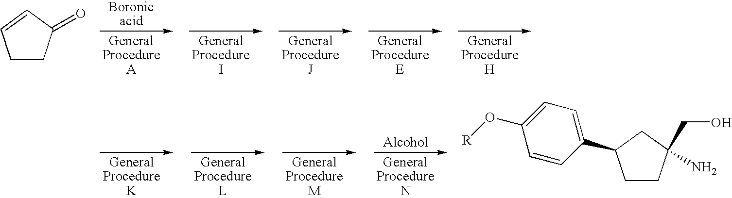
C1CC(=O)C=C1.C1CC(CO)(N)CC1C1=CC=C(O[R])C=C1
